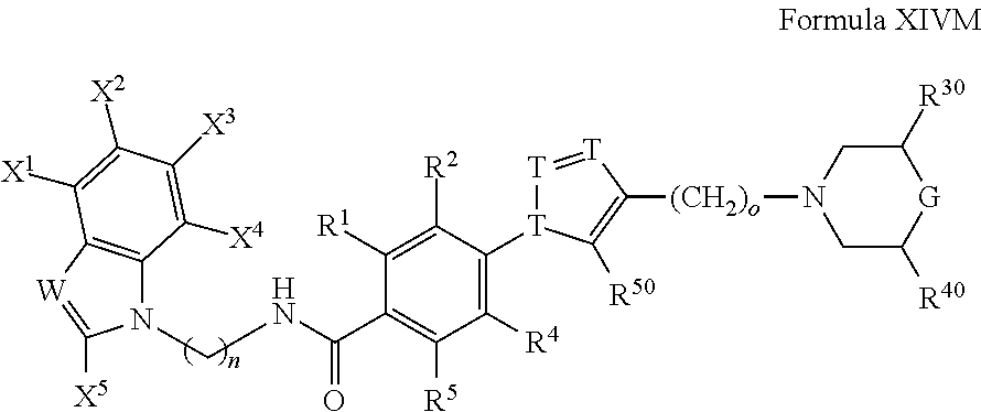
N1(CNC(C2=C([R5])C([R4])=C([T]3[T]=[T]C([(CH2)o]N4CC([R40])[G]C([R30])C4)=C3[R50])C([R2])=C2[R1])=O)C2=C([W]=C1[X5])C([X1])=C([X2])C([X3])=C2[X4]
